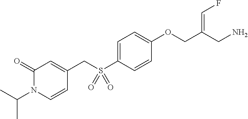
C1=C(S(CC2=CC(=O)N(C(C)C)C=C2)(=O)=O)C=CC(OCC(CN)=CF)=C1
